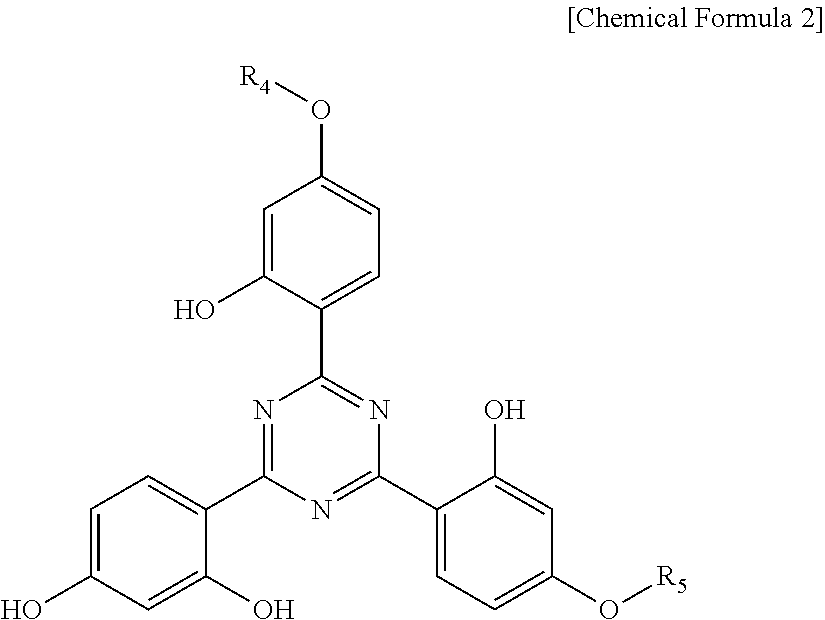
C1=C(O)C(C2=NC(C3=CC=C(O[R5])C=C3O)=NC(C3=CC=C(O)C=C3O)=N2)=CC=C1O[R4]
